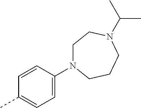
C1=CC(N2CCN(C(C)C)CCC2)=CC=C1C
